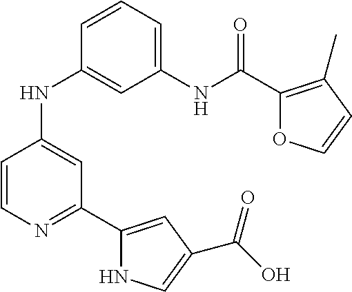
C1(NC(C2=C(C)C=CO2)=O)=CC=CC(NC2=CC(C3=CC(C(O)=O)=CN3)=NC=C2)=C1
